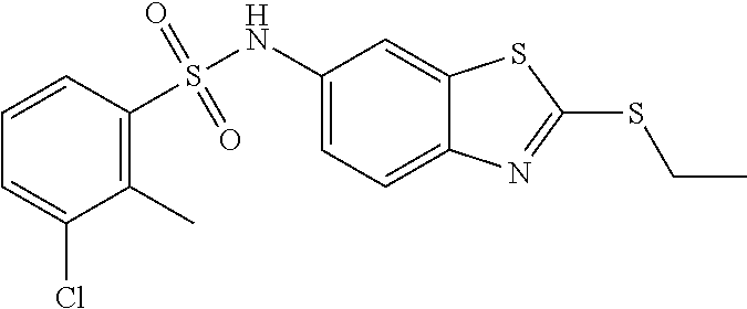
C1=C(Cl)C(C)=C(S(NC2=CC=C3C(=C2)SC(SCC)=N3)(=O)=O)C=C1
